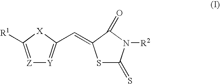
[Z]1=C([R1])[X]C(C=C2SC(=S)N([R2])C2=O)=[Y]1
